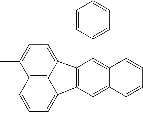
C12=C(C3=CC=CC=C3)C3=C(C(C)=C1C=CC=C2)C1=CC=CC2=C1C3=CC=C2C
